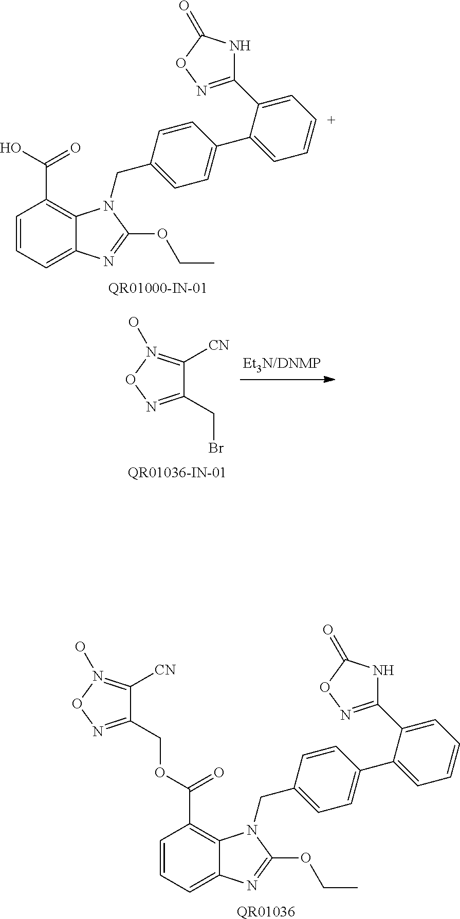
C1=CC=C2C(=C1C(O)=O)N(CC1=CC=C(C3=CC=[C+]C=C3C3=NOC(=O)N3)C=C1)C(OCC)=N2.C1(CBr)=NON(O)=C1[CN].C1=CC=C2C(=C1C(=O)OCC1=NON(O)=C1[CN])N(CC1=CC=C(C3=CC=CC=C3C3=NOC(=O)N3)C=C1)C(OCC)=N2.[QR01036]
